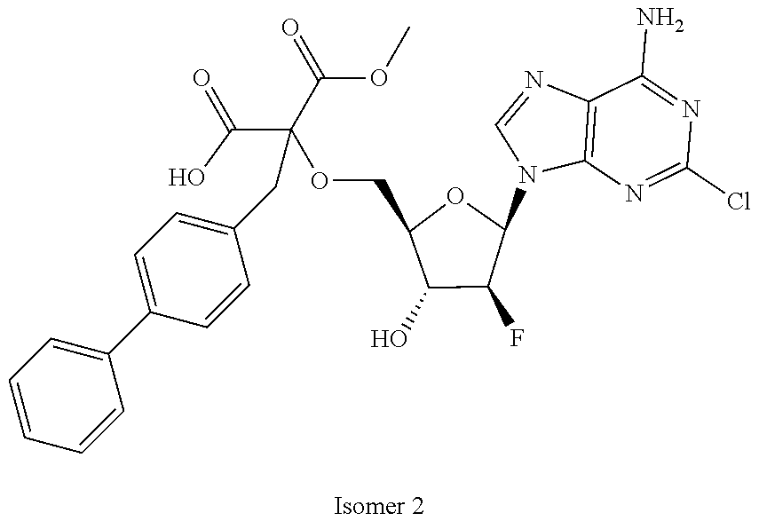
C12=C(N=C(Cl)N=C1N)N(C1OC(COC(C(=O)O)(C(=O)OC)CC3=CC=C(C4=CC=CC=C4)C=C3)C(O)C1F)C=N2
